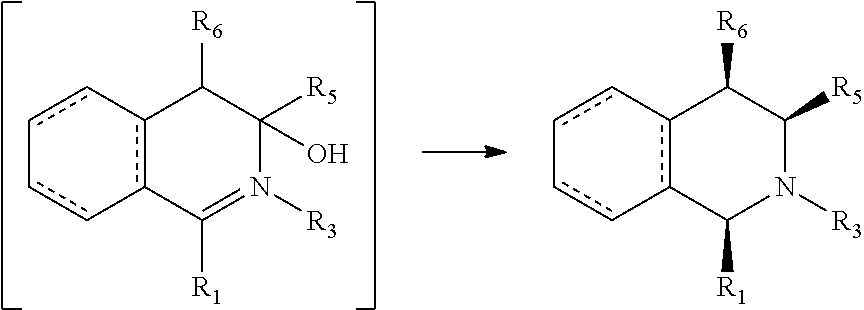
c12c(-cc-cc-1)C([R6])C([R5])(O)N([R3])=C2[R1].c12c(-cc-cc-1)C([R6])C([R5])N([R3])C2[R1]
